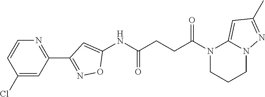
C1(NC(CCC(N2CCCN3C2=CC(C)=N3)=O)=O)=CC(C2=NC=CC(Cl)=C2)=NO1
